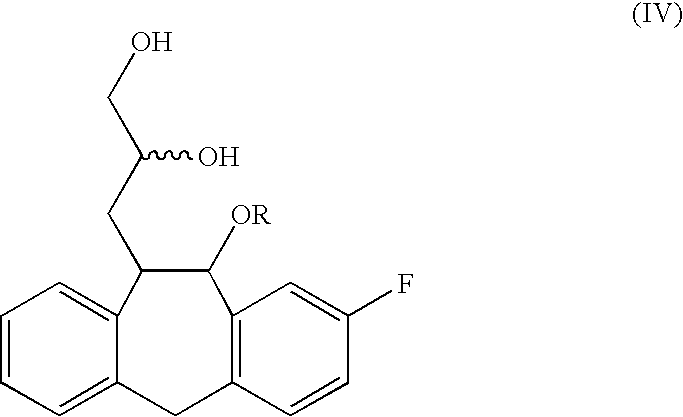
C1=CC=C2C(=C1)C(CC(CO)O)C([OR])C1=C(C2)C=CC(F)=C1
